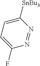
N1=NC([SnBu3])=CC=C1F
